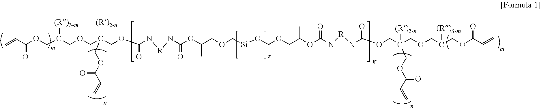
C=CC(OCC(COCC(COC(N[R]NC(OC(COC[Si](C)(C)OCOCC(OC(N[R]NC(OCC(COCC(COC(C=C)=O)[(R)3-m])(COC(C=C)=O)[(R)2-n])=O)=O)C)C)=O)=O)(COC(C=C)=O)[(R)2-n])[(R)3-m])=O
